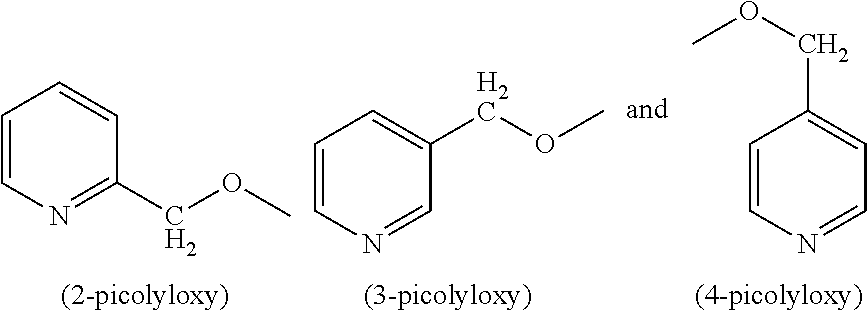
C1=CN=CC(COC)=C1.C1=CN=CC=C1COC.C1=CN=C(COC)C=C1
